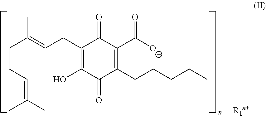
C1(CC=C(C)CCC=C(C)C)=C(O)C(=O)C(CCCCC)=C(C([O-])=O)C1=O
